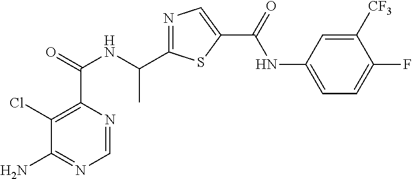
C1=NC(C(=O)NC(C2=NC=C(C(=O)NC3=CC=C(F)C([CF3])=C3)S2)C)=C(Cl)C(N)=N1
